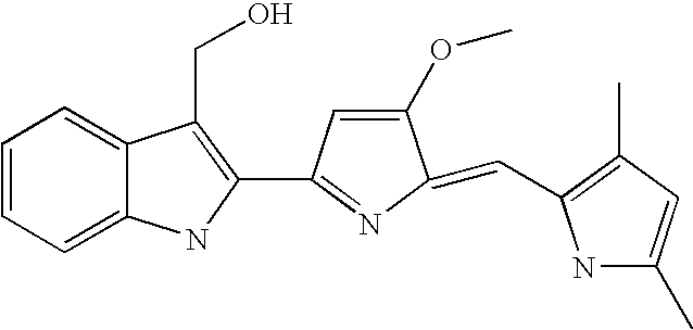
C1=CC=C2C(=C1)C(CO)=C(C1=NC(=CC3=C(C)C=C(C)N3)C(OC)=C1)N2
